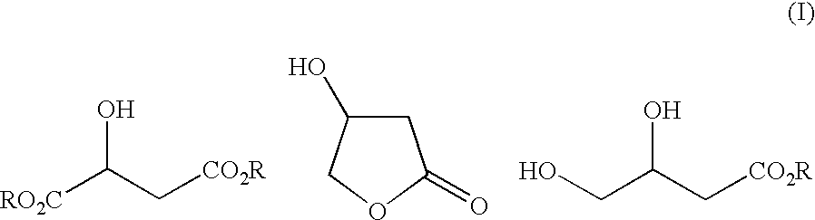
[RO2C]C(C[CO2R])O.O1C(=O)CC(O)C1.OCC(C[CO2R])O
